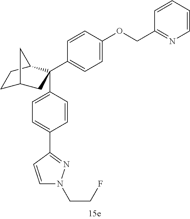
C1=CC(OCC2=NC=CC=C2)=CC=C1C1(C2=CC=C(C3=NN(CCF)C=C3)C=C2)CC2CCC1C2
